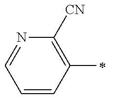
C1=CC(C)=C([CN])N=C1
